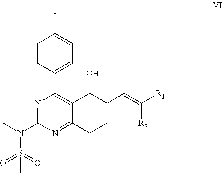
FC1=CC=C(C2=C(C(CC=C([R1])[R2])O)C(C(C)C)=NC(N(C)S(=O)(=O)C)=N2)C=C1
